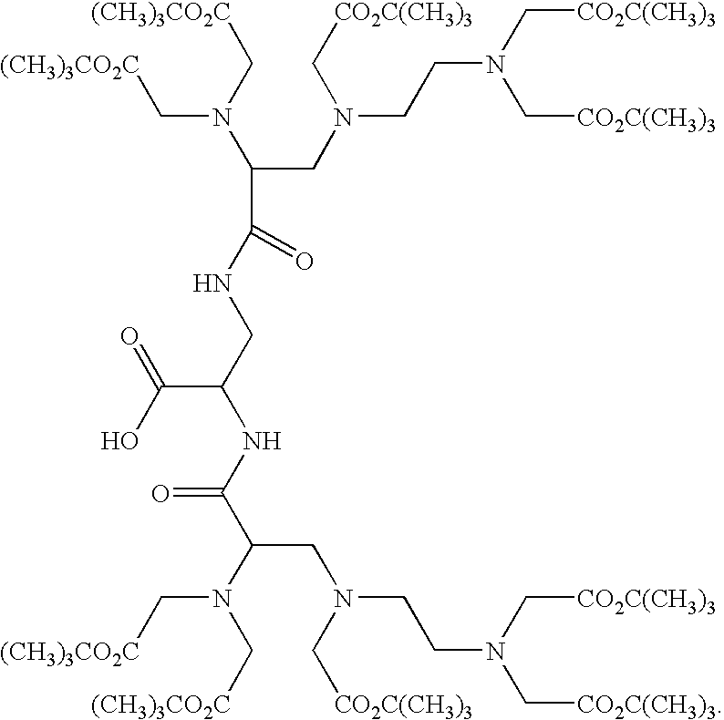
N(CC(N(C[(CH3)3CO2C])C[(CH3)3CO2C])C(=O)NCC(NC(C(N(C[(CH3)3CO2C])C[(CH3)3CO2C])CN(CCN(C[CO2C(CH3)3])C[CO2C(CH3)3])C[CO2C(CH3)3])=O)C(O)=O)(C[CO2C(CH3)3])CCN(C[CO2C(CH3)3])C[CO2C(CH3)3]
